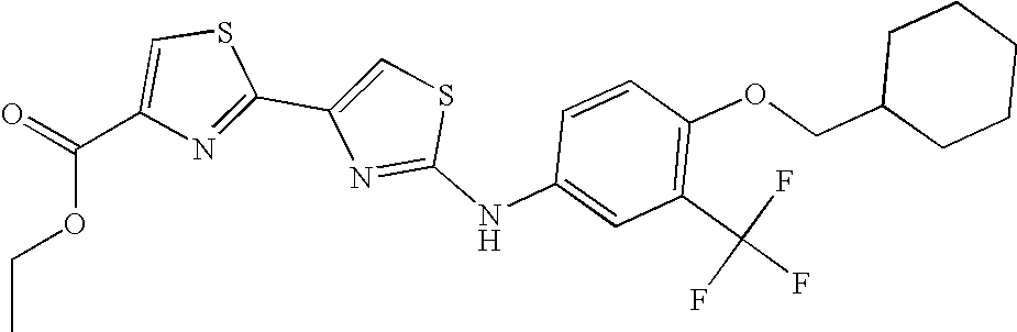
C1=CC(NC2=NC(C3=NC(C(=O)OCC)=CS3)=CS2)=CC(C(F)(F)F)=C1OCC1CCCCC1
